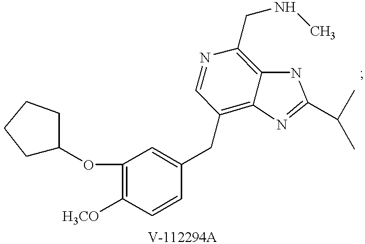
C1C(OC2=C([H3CO])C=CC(CC3=C4C(=C(CNC)N=C3)NC(C(C)C)=N4)=C2)CCC1
